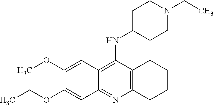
C12=C(C(NC3CCN(CC)CC3)=C3C(=N1)C=C(OCC)C(OC)=C3)CCCC2
